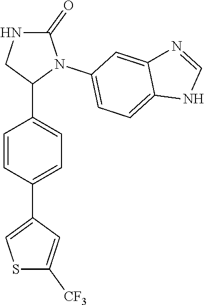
C1(=O)NCC(C2=CC=C(C3=CSC([CF3])=C3)C=C2)N1C1=CC=C2C(=C1)N=CN2
